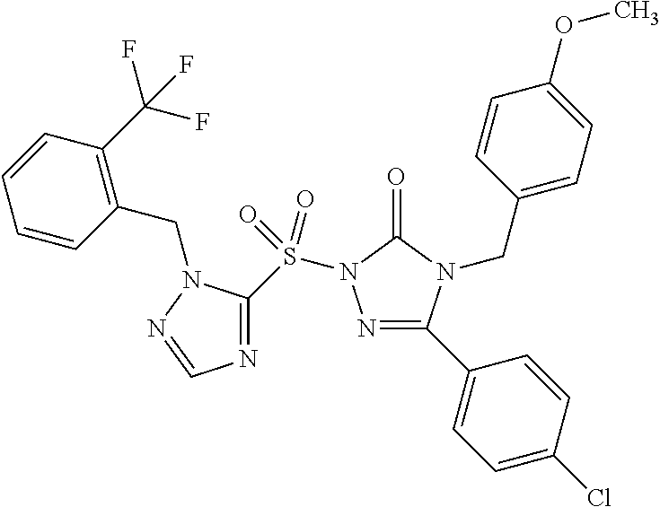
N1=C(C2=CC=C(Cl)C=C2)N(CC2=CC=C(OC)C=C2)C(=O)N1S(C1=NC=NN1CC1=C(C(F)(F)F)C=CC=C1)(=O)=O
